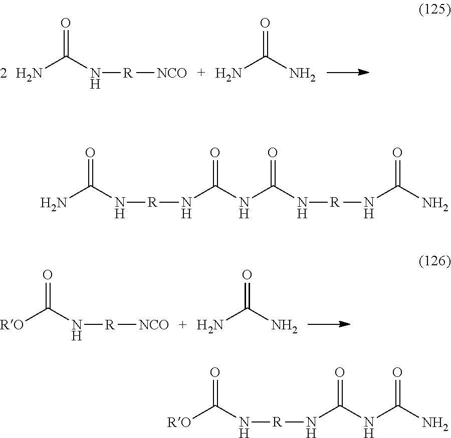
NC(N[R][NCO])=O.NC(N)=O.[RO]C(N[R][NCO])=O.NC(N)=O.NC(N[R]NC(NC(N[R]NC(N)=O)=O)=O)=O.[RO]C(N[R]NC(NC(N)=O)=O)=O
